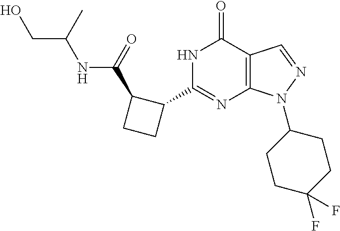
N1C(C2C(C(=O)NC(CO)C)CC2)=NC2=C(C1=O)C=NN2C1CCC(F)(F)CC1
